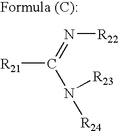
[R21]C(=N[R22])N([R24])[R23]
